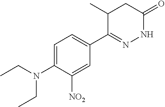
CCN(CC)C1=CC=C(C2=NNC(=O)CC2C)C=C1[NO2]
